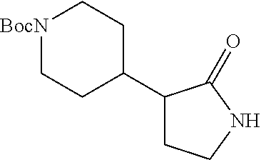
[BocN]1CCC(C2CCNC2=O)CC1
